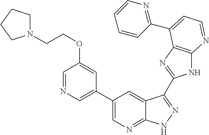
C1(C2=CN=C3C(=C2)C(C2=NC4=C(N2)N=CC=C4C2=NC=CC=C2)=NN3)=CN=CC(OCCN2CCCC2)=C1
